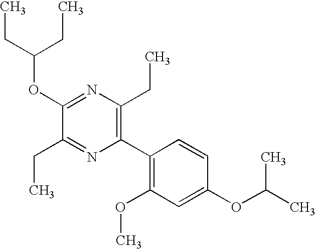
C1(OC(CC)CC)=NC(CC)=C(C2=C(OC)C=C(OC(C)C)C=C2)N=C1CC
